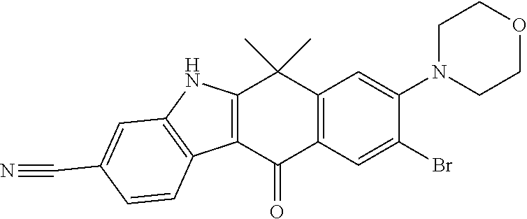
C1N(C2=CC3=C(C=C2Br)C(=O)C2=C(C3(C)C)NC3=C2C=CC(C#N)=C3)CCOC1
